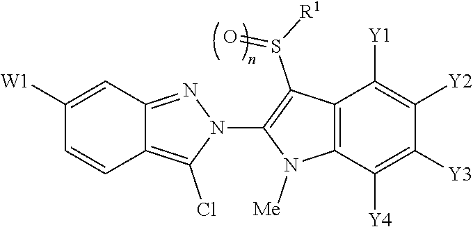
C12=C(Cl)N(C3=C(S([R1])=O)C4=C(N3[Me])C([Y4])=C([Y3])C([Y2])=C4[Y1])N=C1C=C([W1])C=C2
